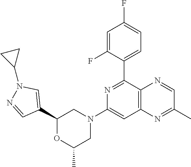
C1(C2=NC(N3CC(C)OC(C4=CN(C5CC5)N=C4)C3)=CC3=C2N=CC(C)=N3)=CC=C(F)C=C1F
